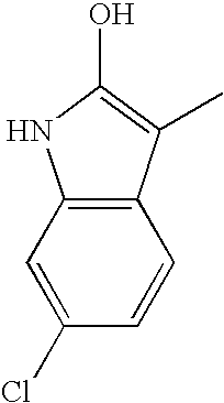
C1(Cl)=CC2=C(C=C1)C(C)=C(O)N2
